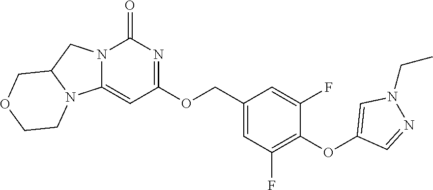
N12C(=CC(OCC3=CC(F)=C(OC4=CN(CC)N=C4)C(F)=C3)=NC1=O)N1C(C2)COCC1
